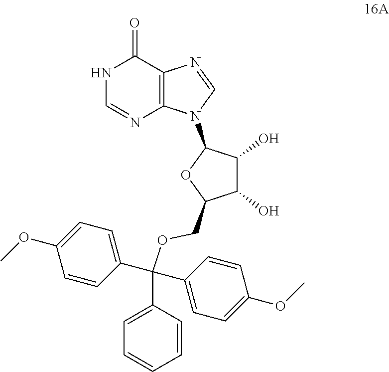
C12=C(N(C3OC(COC(C4=CC=C(OC)C=C4)(C4=CC=C(OC)C=C4)C4=CC=CC=C4)C(O)C3O)C=N1)N=CNC2=O
